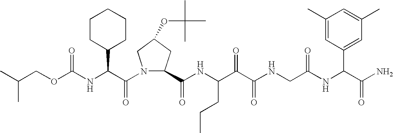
C(NC(C(N1C(C(NC(C(C(NCC(NC(C(N)=O)C2=CC(C)=CC(C)=C2)=O)=O)=O)CCC)=O)CC(OC(C)(C)C)C1)=O)C1CCCCC1)(=O)OCC(C)C
